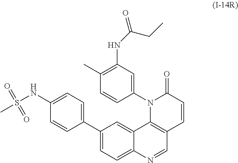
C1(C2=CC=C(NS(C)(=O)=O)C=C2)=CC=C2C(=C1)C1=C(C=N2)C=CC(=O)N1C1=CC(NC(=O)CC)=C(C)C=C1
